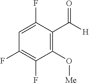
C1=C(F)C(C([H])=O)=C(O[Me])C(F)=C1F
